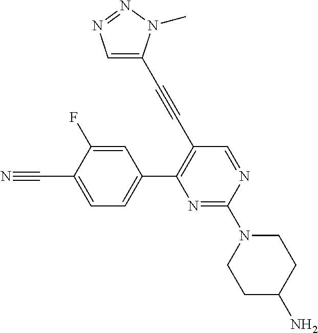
C1(C#CC2=CN=NN2C)=C(C2=CC=C(C#N)C(F)=C2)N=C(N2CCC(N)CC2)N=C1
